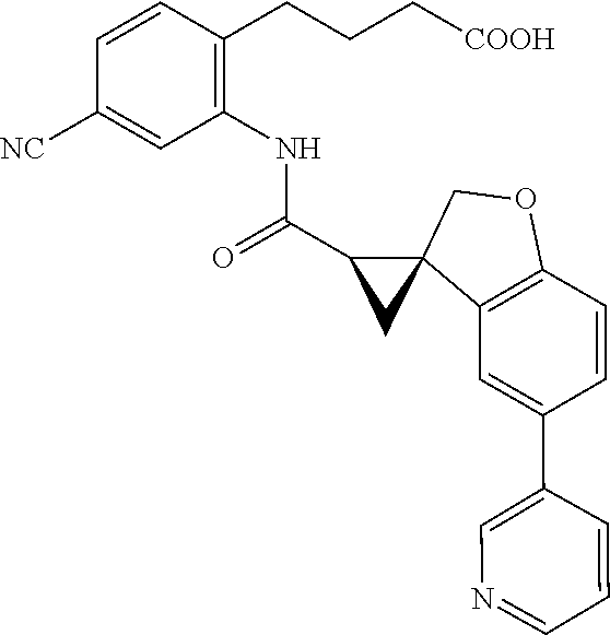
C1=CC(CCC[COOH])=C(NC(C2C3(C2)C2=C(C=CC(C4=CN=CC=C4)=C2)OC3)=O)C=C1[NC]
